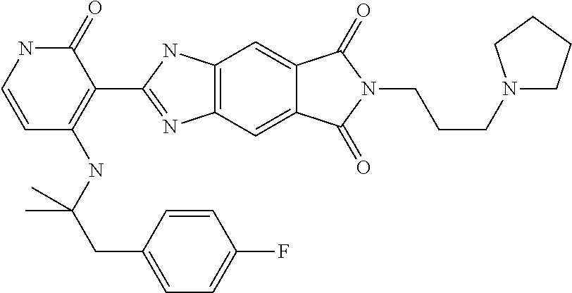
C12=C(C=C3C(=C1)C(=O)N(CCCN1CCCC1)C3=O)N=C(C1=C(NC(CC3=CC=C(F)C=C3)(C)C)C=CNC1=O)N2
